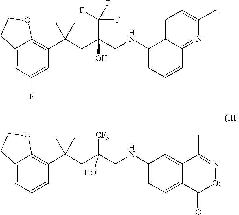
C12=CC=CC(C(CC(CNC3=CC=C4C(=C3)C(C)=NOC4=O)([CF3])O)(C)C)=C1OCC2.C12=CC(F)=CC(C(CC(CNC3=CC=CC4=NC(C)=CC=C34)(C(F)(F)F)O)(C)C)=C1OCC2
